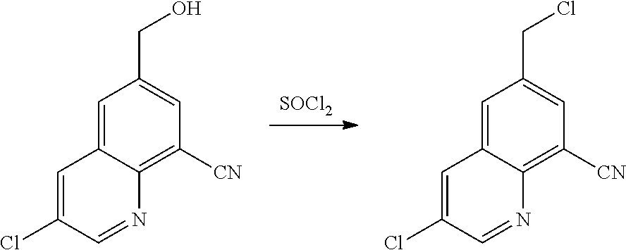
[SOCl2].C1=C2C(=C([CN])C=C1CO)N=CC(Cl)=C2.C1=C2C(=C([CN])C=C1CCl)N=CC(Cl)=C2
